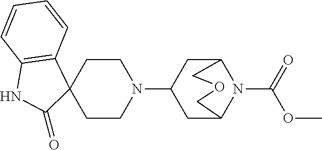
C12(CCN(C3CC4N(C(=O)OC)C(C3)COC4)CC1)C1=C(NC2=O)C=CC=C1
